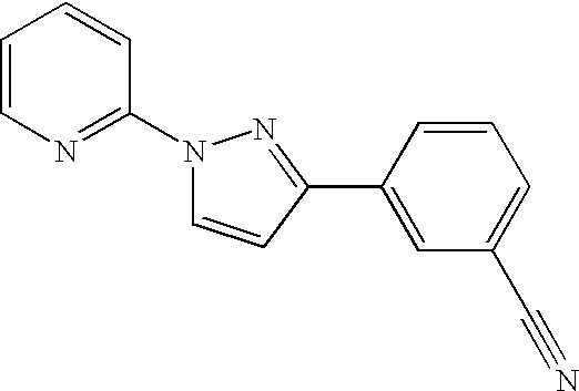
N1(C2=NC=CC=C2)C=CC(C2=CC(C#N)=CC=C2)=N1
